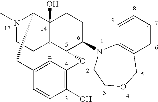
N1(C)CCC23C4(O)C1CC1=C2C(=C(O)C=C1)OC3C(N1C2=C(COCC1)C=CC=C2)CC4
